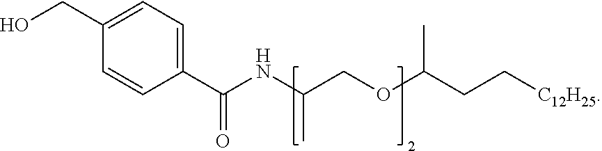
C1=C(CO)C=CC(C(NC(COC(CC[C12H25])C)C)=O)=C1
